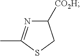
CC1=NC([CO2H])CS1
